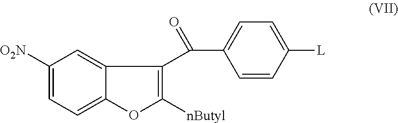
C1([O2N])=CC=C2C(=C1)C(C(=O)C1=CC=C([L])C=C1)=C([nButyl])O2
